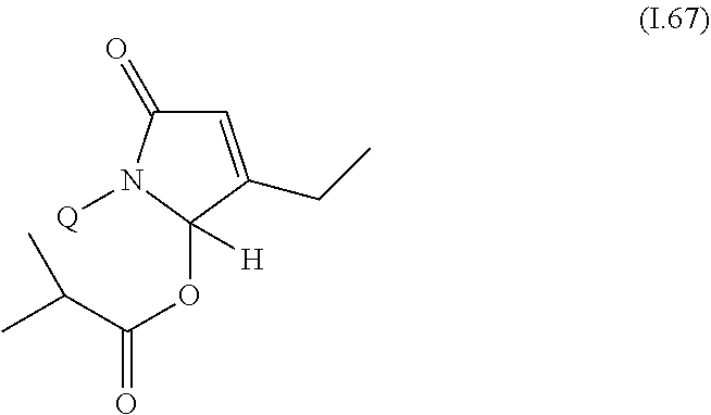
C1=C(CC)C(OC(=O)C(C)C)([H])N([Q])C1=O
